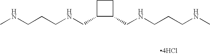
CNCCCNCC1C(CNCCCNC)CC1.[4HCl]
